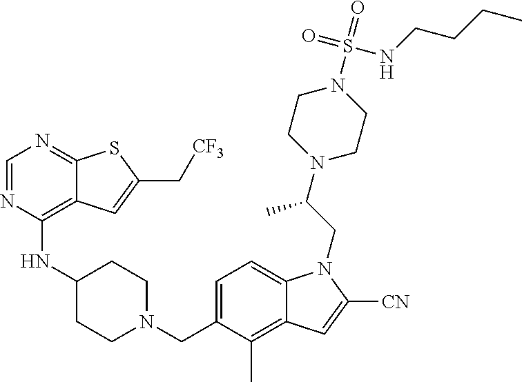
C1=NC(NC2CCN(CC3=CC=C4C(=C3C)C=C([CN])N4CC(N3CCN(S(NCCCC)(=O)=O)CC3)C)CC2)=C2C(=N1)SC(C[CF3])=C2
